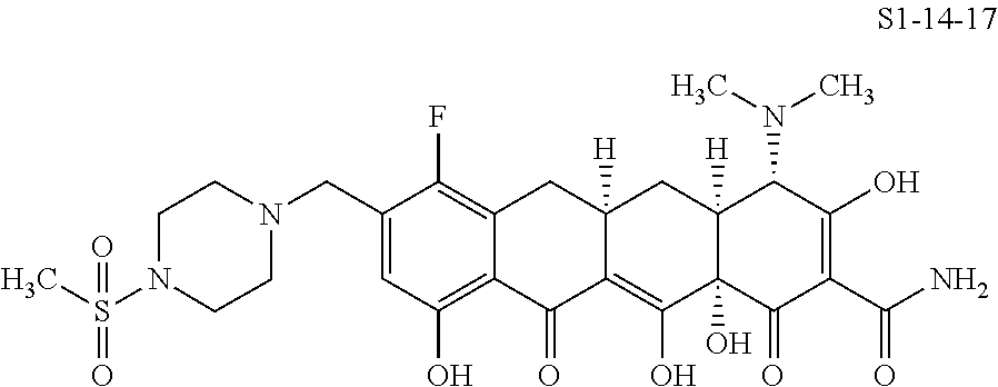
C1=C(CN2CCN(S(C)(=O)=O)CC2)C(F)=C2C(=C1O)C(=O)C1=C(O)C3(O)C([H])(CC1([H])C2)C(N(C)C)C(O)=C(C(N)=O)C3=O
